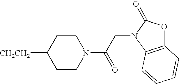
[CH2CH2]C1CCN(C(CN2C(=O)OC3=C2C=CC=C3)=O)CC1
